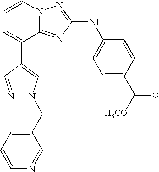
C1=CN2C(=NC(NC3=CC=C(C([H3CO])=O)C=C3)=N2)C(C2=CN(CC3=CC=CN=C3)N=C2)=C1
